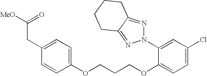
C1(CC([MeO])=O)=CC=C(OCCCOC2=CC=C(Cl)C=C2N2N=C3C(=N2)CCCC3)C=C1
